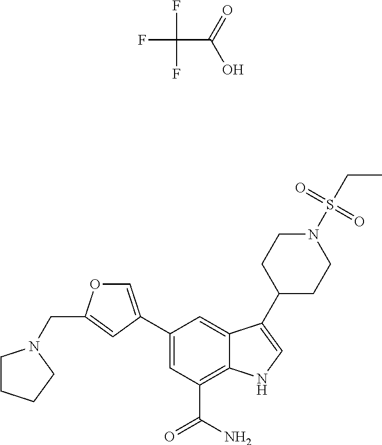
FC(F)(F)C(O)=O.C1=C(C2=CC(C(N)=O)=C3C(=C2)C(C2CCN(S(CC)(=O)=O)CC2)=CN3)C=C(CN2CCCC2)O1
